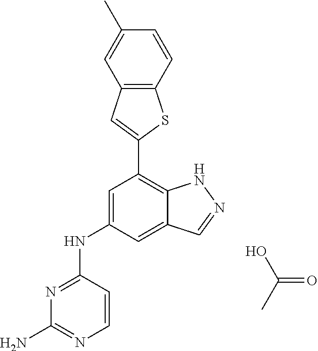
N1=C(NC2=CC(C3=CC4=C(S3)C=CC(C)=C4)=C3C(=C2)C=NN3)C=CN=C1N.OC(=O)C
